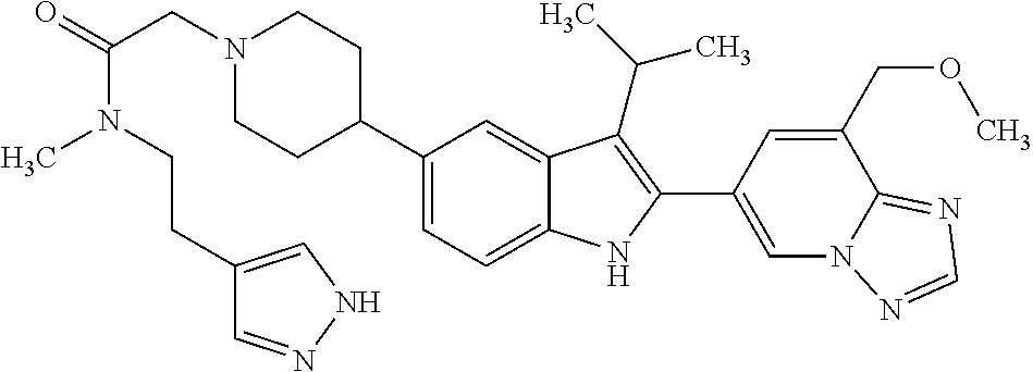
N1(CC(=O)N(C)CCC2=CNN=C2)CCC(C2=CC=C3C(=C2)C(C(C)C)=C(C2=CN4C(=NC=N4)C(COC)=C2)N3)CC1
